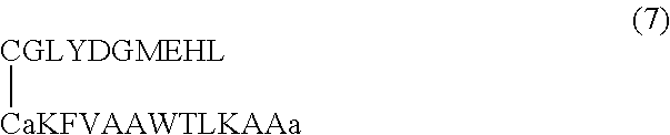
[CGLYDGMEHL][CaKFVAAWTLKAAa]
